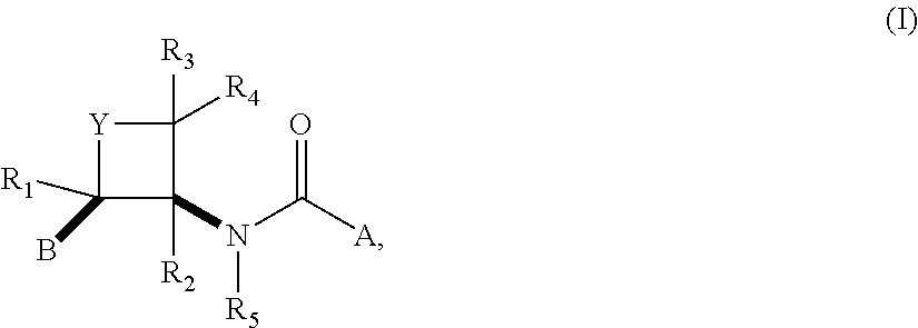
[Y]1C([R1])(B)C(N(C([A])=O)[R5])([R2])C1([R3])[R4]
